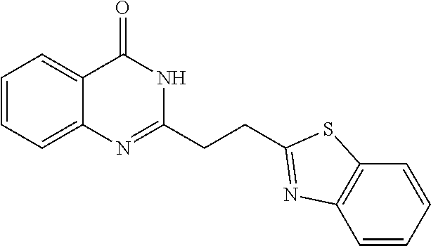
C1=CC=C2C(=C1)C(=O)NC(CCC1=NC3=C(S1)C=CC=C3)=N2
